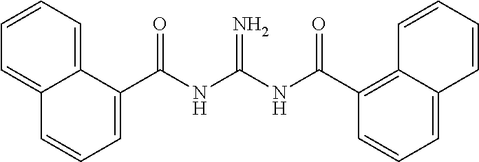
C1=CC=C(C(NC(NC(C2=C3C(=CC=C2)C=CC=C3)=O)=N)=O)C2=CC=CC=C12
